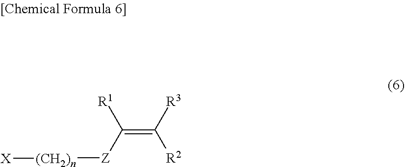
C(=C([R3])[R2])([Z][(CH2)n][X])[R1]
